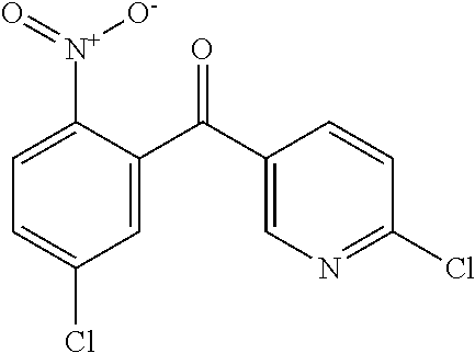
C1=C(C(C2=CN=C(Cl)C=C2)=O)C([N+](=O)[O-])=CC=C1Cl
